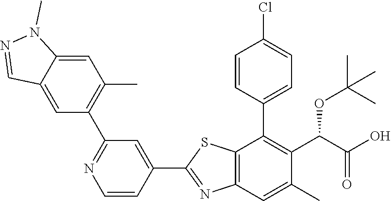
C1=CC(C2=C(C(OC(C)(C)C)C(=O)O)C(C)=CC3=C2SC(C2=CC(C4=C(C)C=C5C(=C4)C=NN5C)=NC=C2)=N3)=CC=C1Cl
